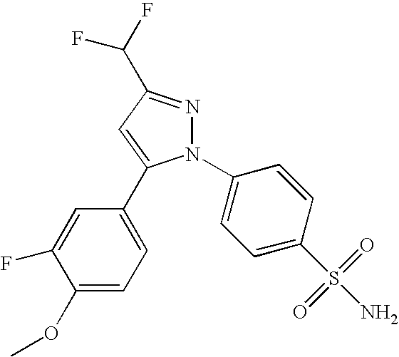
C1=C(F)C(OC)=CC=C1C1=CC(C(F)F)=NN1C1=CC=C(S(=O)(=O)N)C=C1
